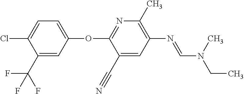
N1=C(OC2=CC=C(Cl)C(C(F)(F)F)=C2)C(C#N)=CC(N=CN(C)CC)=C1C
